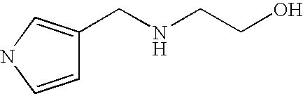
C1=CNC=C1CNCCO
